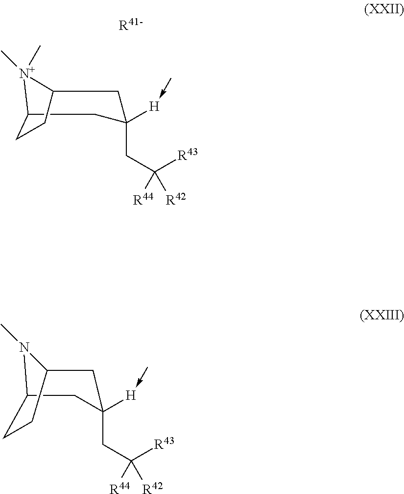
[R41-].C1(CC([R43])([R44])[R42])([H]-C)CC2CCC(C1)[N+]2(C)C.C1(CC([R43])([R44])[R42])([H]-C)CC2CCC(C1)N2C
